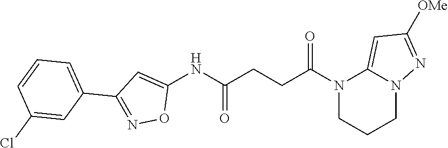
C1(NC(CCC(N2CCCN3C2=CC([OMe])=N3)=O)=O)=CC(C2=CC=CC(Cl)=C2)=NO1
